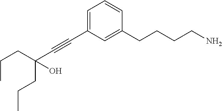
C1=C(C#CC(CCC)(CCC)O)C=C(CCCCN)C=C1
